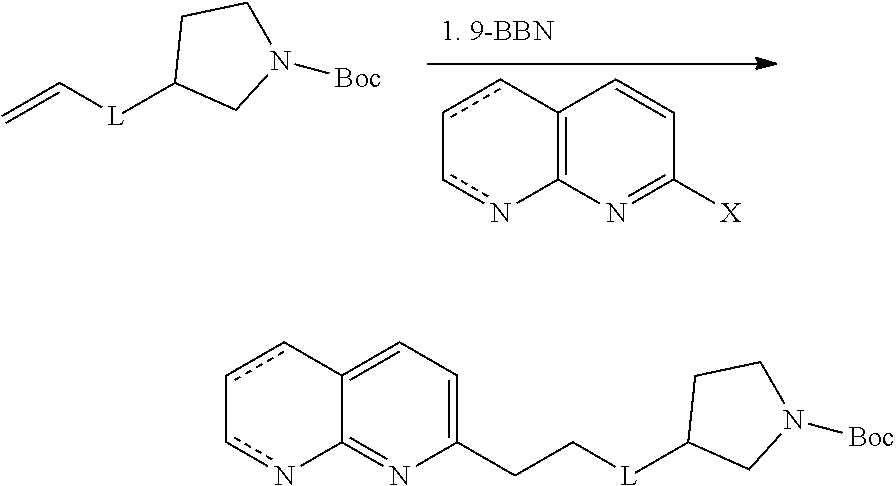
C12=C(N=C([X])C=C1)nc-cc2.C=C[L]C1CN([Boc])CC1.C(C[L]C1CN([Boc])CC1)C1=CC=C2C(=N1)nc-cc2
